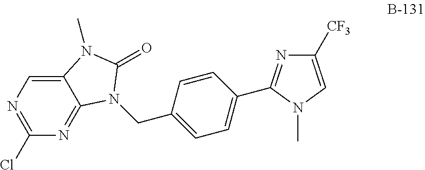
C12=CN=C(Cl)N=C1N(CC1=CC=C(C3=NC([CF3])=CN3C)C=C1)C(=O)N2C
